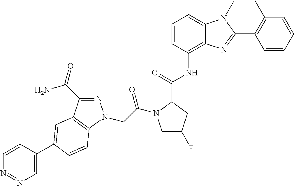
C1=CC(C2=CC3=C(N(CC(=O)N4CC(F)CC4C(NC4=C5C(=CC=C4)N(C)C(C4=C(C)C=CC=C4)=N5)=O)N=C3C(N)=O)C=C2)=CN=N1
